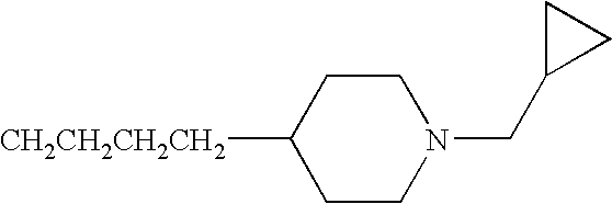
[CH2CH2CH2CH2]C1CCN(CC2CC2)CC1
